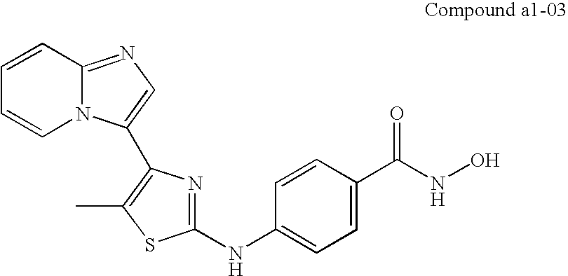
C1=CN2C(=NC=C2C2=C(C)SC(NC3=CC=C(C(NO)=O)C=C3)=N2)C=C1
